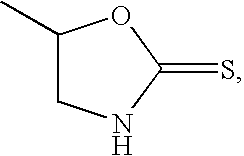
C1(C)CNC(=S)O1
